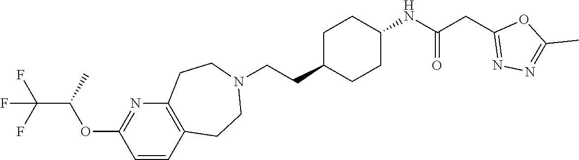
C1C(CCN2CCC3=C(CC2)C=CC(OC(C(F)(F)F)C)=N3)CCC(NC(CC2=NN=C(C)O2)=O)C1
